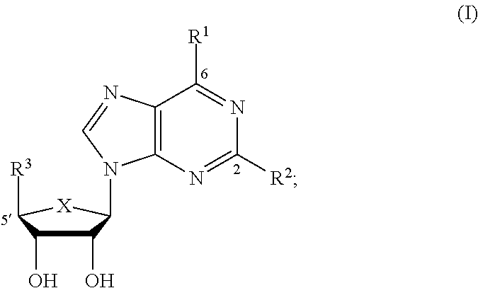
C1(O)C(O)C([R3])[X]C1N1C2=C(C([R1])=NC([R2])=N2)N=C1
